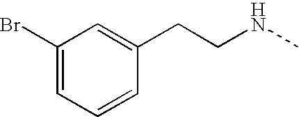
C1(Br)=CC=CC(CCNC)=C1
